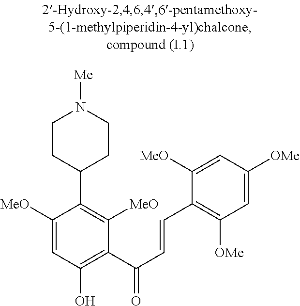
C1=C([OMe])C=C([MeO])C(C=CC(C2=C(O)C=C([MeO])C(C3CCN([Me])CC3)=C2[MeO])=O)=C1[OMe]
